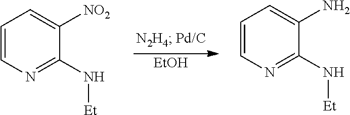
C1=CN=C(N[Et])C([NO2])=C1.[EtOH].C1=CN=C(N[Et])C(N)=C1
